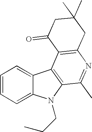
C1=CC=C2C(=C1)C1=C(C(C)=NC3=C1C(=O)CC(C)(C)C3)N2CCC
